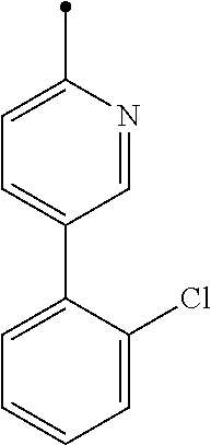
C1=NC(C)=CC=C1C1=CC=CC=C1Cl
